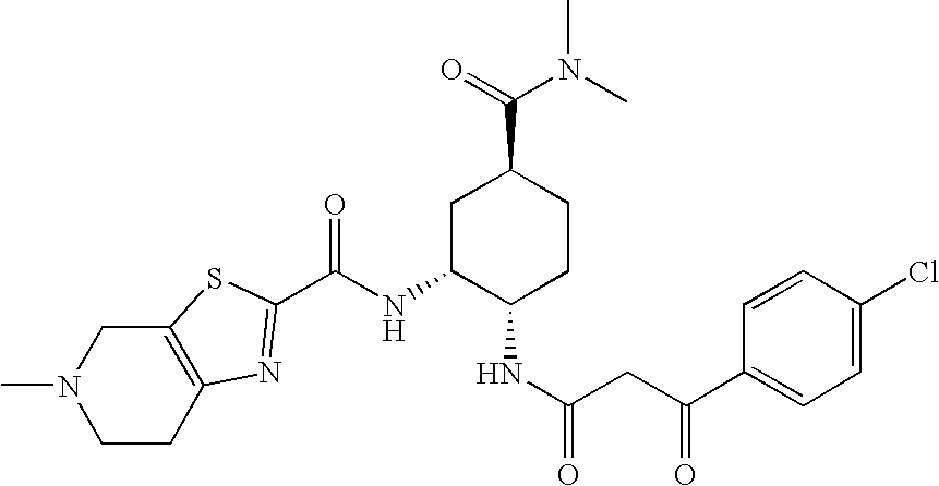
CN1CCC2=C(C1)SC(C(NC1C(NC(=O)CC(C3=CC=C(Cl)C=C3)=O)CCC(C(=O)N(C)C)C1)=O)=N2
